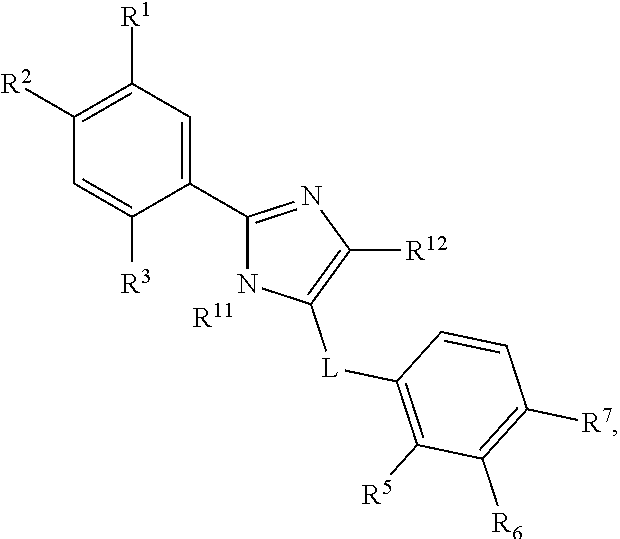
C1(C2=NC([R12])=C([L]C3=C([R5])C([R6])=C([R7])C=C3)N2)=CC([R1])=C([R2])C=C1[R3].[R11]
